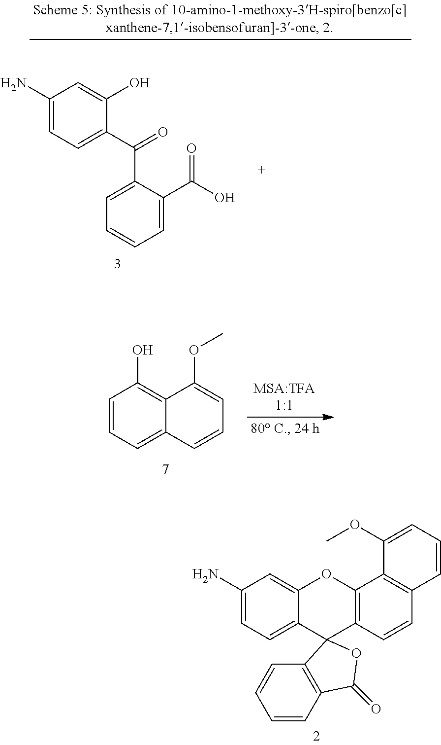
C1(N)=CC=C2C(=C1)OC1=C(C23C2=C(C(=O)O3)C=CC=C2)C=CC2=C1C(OC)=CC=C2.C1=CC=C2C(=C1O)C(OC)=CC=C2.C(C1=CC=CC=C1C(O)=O)(C1=CC=C(N)C=C1O)=O
